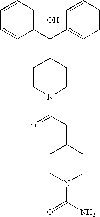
C(C1=CC=CC=C1)(C1CCN(C(CC2CCN(C(N)=O)CC2)=O)CC1)(C1=CC=CC=C1)O
